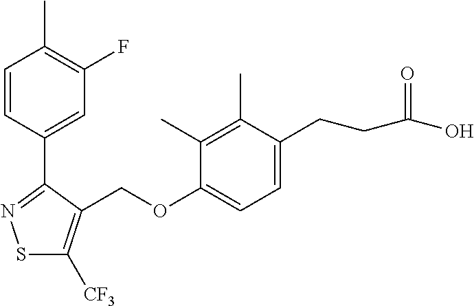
S1C([CF3])=C(COC2=CC=C(CCC(O)=O)C(C)=C2C)C(C2=CC(F)=C(C)C=C2)=N1
